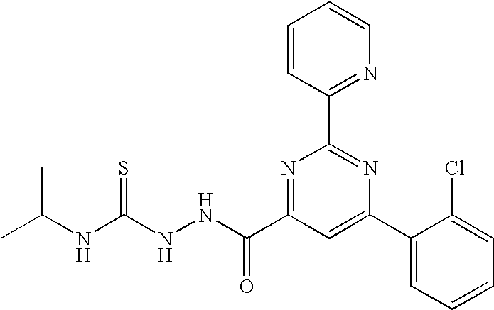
C1(C2=CC(C(NNC(NC(C)C)=S)=O)=NC(C3=NC=CC=C3)=N2)=CC=CC=C1Cl
